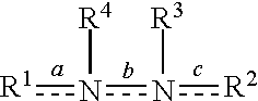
[R4]n(n([R3])[R2])[R1]
